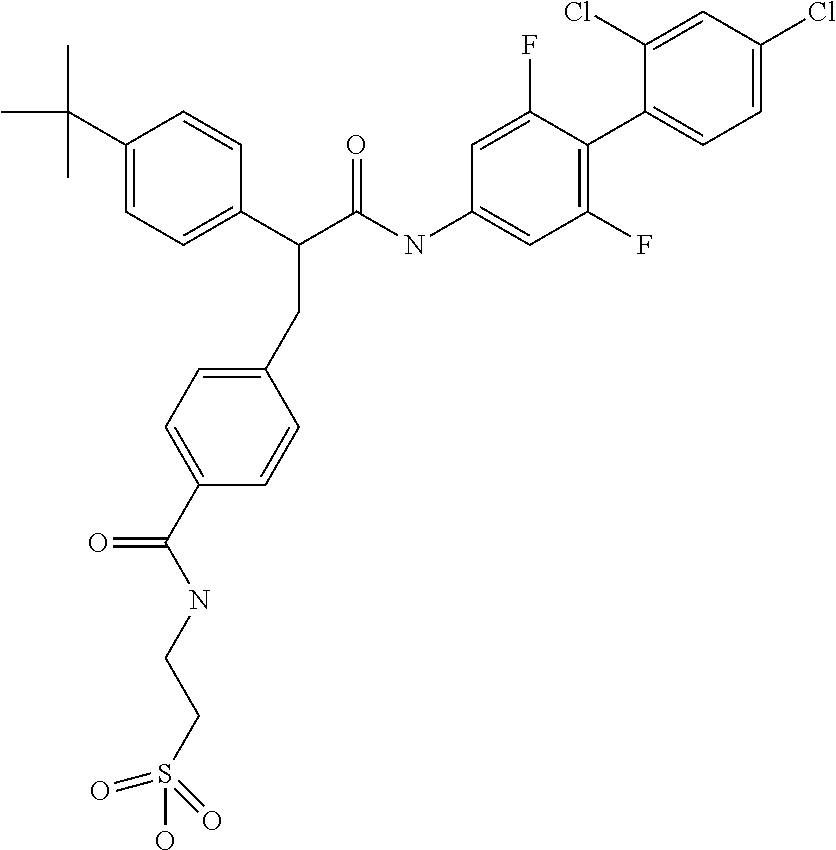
C1(C(C)(C)C)=CC=C(C(C(NC2=CC(F)=C(C3=CC=C(Cl)C=C3Cl)C(F)=C2)=O)CC2=CC=C(C(NCCS(O)(=O)=O)=O)C=C2)C=C1
